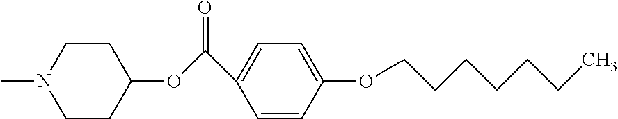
C1=CC(OCCCCCCC)=CC=C1C(OC1CCN(C)CC1)=O
